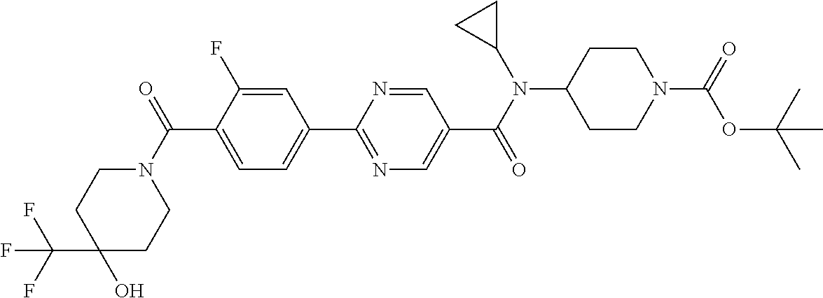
C1(C(N2CCC(C(F)(F)F)(O)CC2)=O)=CC=C(C2=NC=C(C(N(C3CC3)C3CCN(C(=O)OC(C)(C)C)CC3)=O)C=N2)C=C1F
